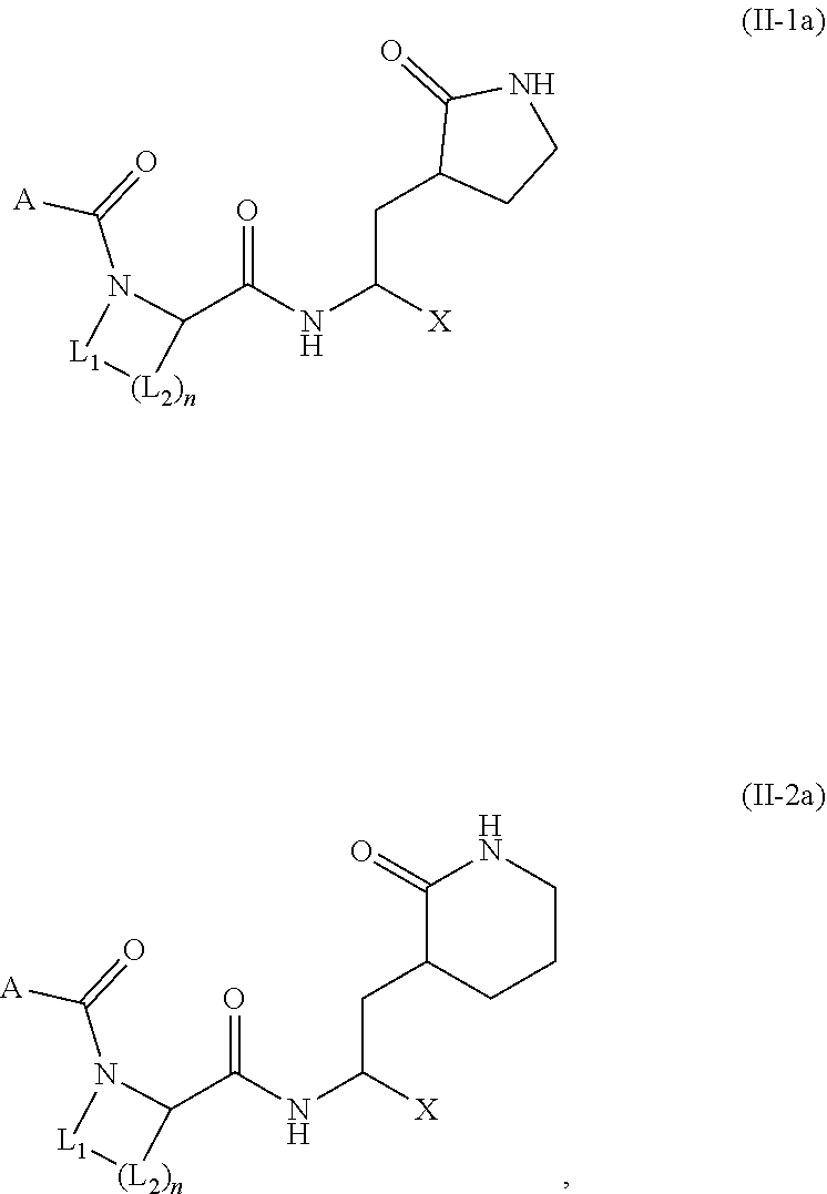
O=C(NC([X])CC1CCCNC1=O)C1N(C(=O)[A])[L1][(L2)n]1.O=C(NC([X])CC1CCNC1=O)C1N(C(=O)[A])[L1][(L2)n]1
